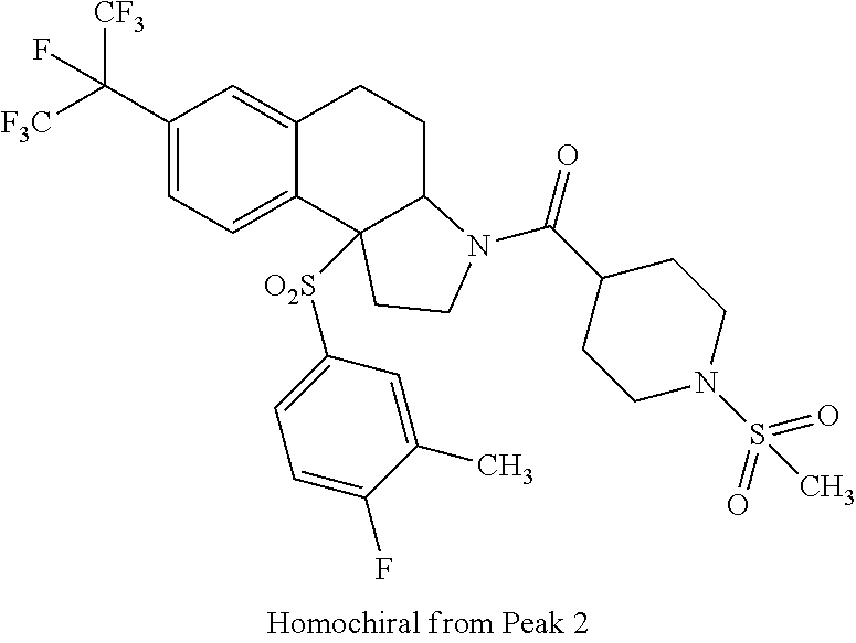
C(C1=CC=C2C(=C1)CCC1C2([O2S]C2=CC=C(F)C(C)=C2)CCN1C(=O)C1CCN(S(=O)(=O)C)CC1)([F3C])([CF3])F
